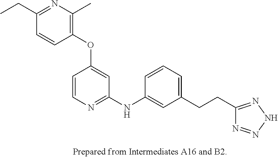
C1(OC2=CC(NC3=CC(CCC4=NNN=N4)=CC=C3)=NC=C2)=C(C)N=C(CC)C=C1
